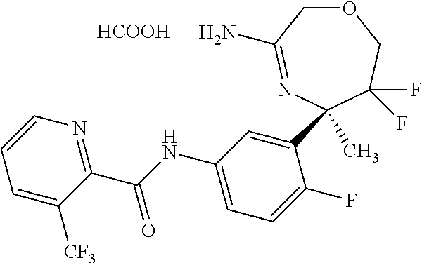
O1CC(N)=NC(C2=CC(NC(C3=NC=CC=C3[CF3])=O)=CC=C2F)(C)C(F)(F)C1.[HCOOH]
